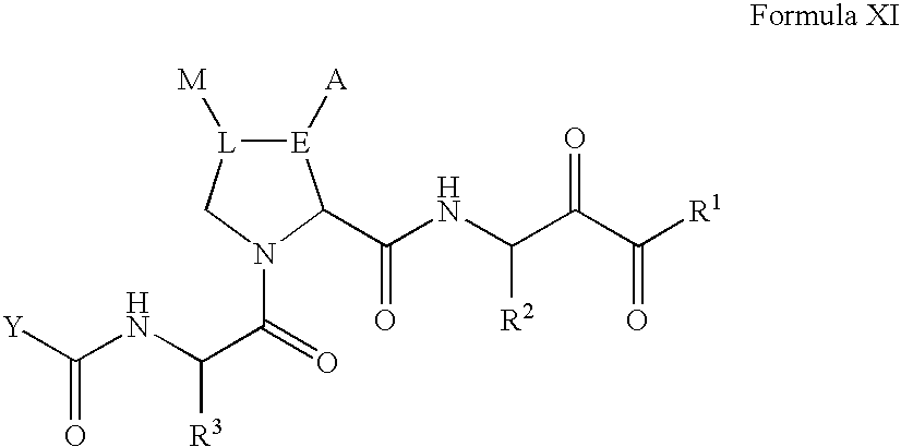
[Y]C(NC(C(=O)N1C[L]([M])[E]([A])C1C(NC([R2])C(C(=O)[R1])=O)=O)[R3])=O
